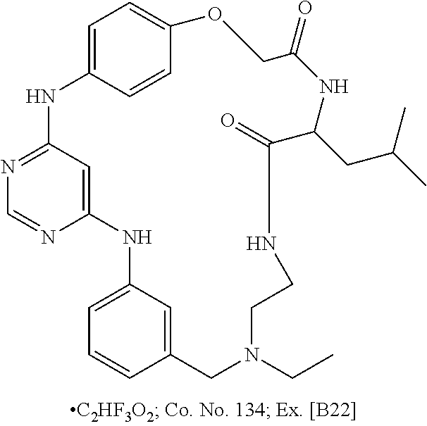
C12=CC(=NC=N1)NC1=CC=C(C=C1)OCC(=O)NC(CC(C)C)C(=O)NCCN(CC)CC1=CC(=CC=C1)N2
